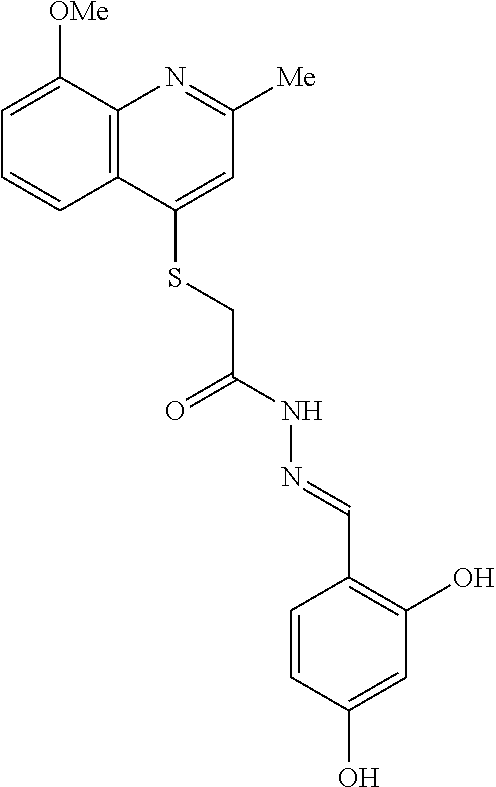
C1([Me])=NC2=C(C(SCC(=O)NN=CC3=C(O)C=C(O)C=C3)=C1)C=CC=C2[OMe]
